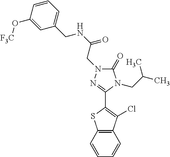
C1(O[F3C])=CC(CNC(=O)CN2C(=O)N(CC(C)C)C(C3=C(Cl)C4=C(S3)C=CC=C4)=N2)=CC=C1
